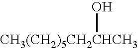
[CH3(CH2)5CH2CHCH3]O
